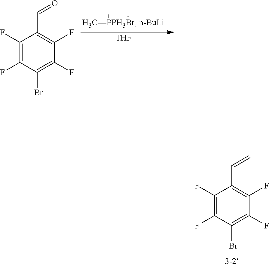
[THF].C1(F)=C(F)C(Br)=C(F)C(F)=C1C=O.C1(F)=C(F)C(Br)=C(F)C(F)=C1C=C
